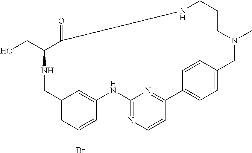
C12=CC(Br)=CC(=C1)NC1=NC=CC(=N1)C1=CC=C(C=C1)CN(C)CCCNC(=O)C(CO)NC2
